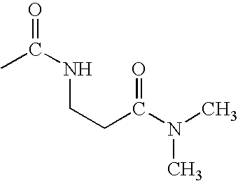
CC(NCCC(N(C)C)=O)=O
